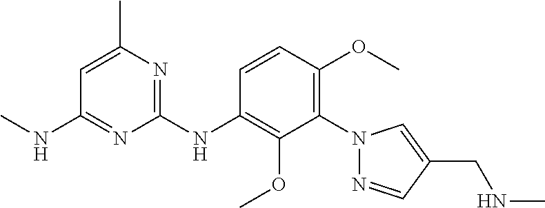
C1(N2N=CC(CNC)=C2)=C(OC)C=CC(NC2=NC(C)=CC(NC)=N2)=C1OC
